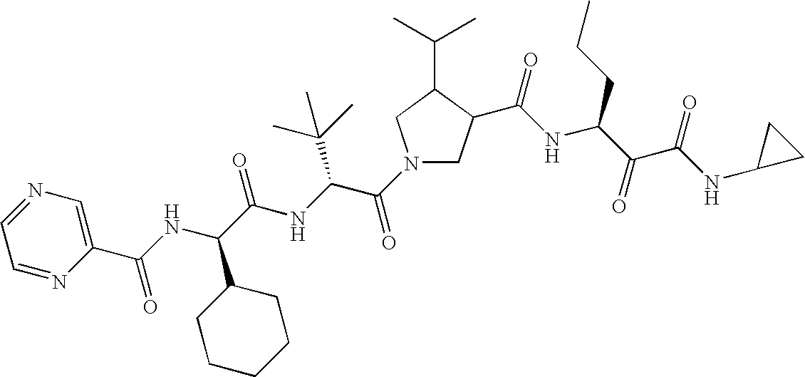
C1=NC(C(NC(C(NC(C(N2CC(C(=O)NC(CCC)C(C(=O)NC3CC3)=O)C(C(C)C)C2)=O)C(C)(C)C)=O)C2CCCCC2)=O)=CN=C1
